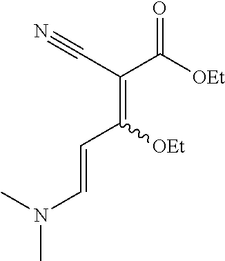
O=C(C(=C(C=CN(C)C)[OEt])C#N)[OEt]
